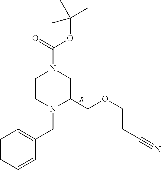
C1=CC=CC(CN2C(COCCC#N)CN(C(=O)OC(C)(C)C)CC2)=C1.[R]
